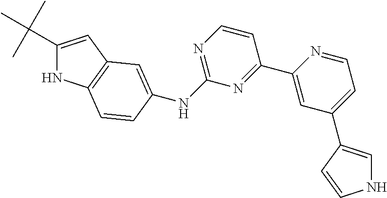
C1(C(C)(C)C)=CC2=C(N1)C=CC(NC1=NC=CC(C3=CC(C4=CNC=C4)=CC=N3)=N1)=C2
